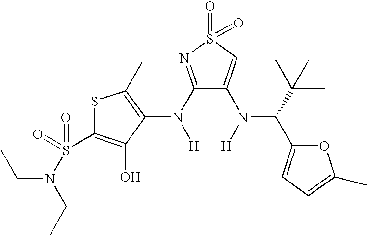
C1(N([H])C2=C(C)SC(S(=O)(=O)N(CC)CC)=C2O)=NS(=O)(=O)C=C1N([H])C(C(C)(C)C)C1=CC=C(C)O1
